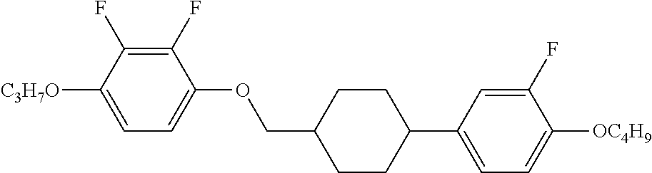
C1(F)=C(F)C([C3H7O])=CC=C1OCC1CCC(C2=CC=C([OC4H9])C(F)=C2)CC1
